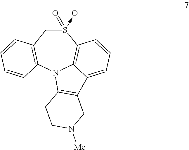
S1(=O)(->O)CC2=C(N3C4=C1C=CC=C4C1=C3CCN([Me])C1)C=CC=C2
